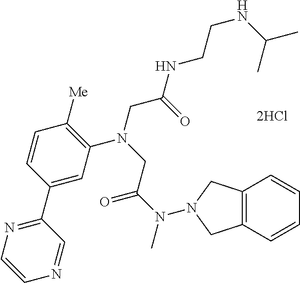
C1=CC(C2=NC=CN=C2)=CC(N(CC(N(C)N2CC3=C(C=CC=C3)C2)=O)CC(NCCNC(C)C)=O)=C1[Me].[2HCl]
